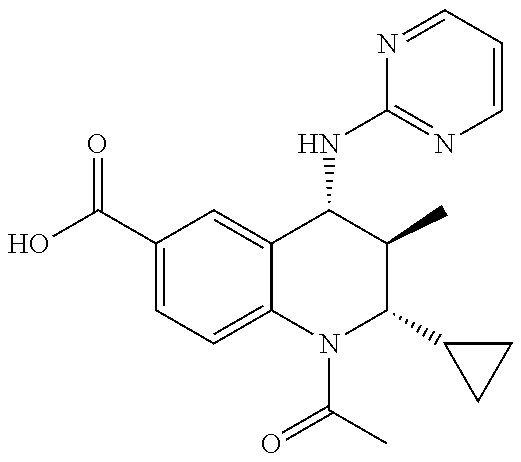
C1(C(=O)O)=CC=C2C(=C1)C(NC1=NC=CC=N1)C(C)C(C1CC1)N2C(C)=O
